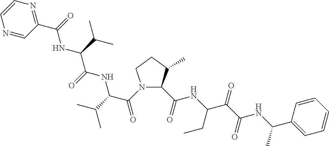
N1(C(=O)C(NC(=O)C(NC(=O)C2=NC=CN=C2)C(C)C)C(C)C)C(C(NC(C(=O)C(NC(C2=CC=CC=C2)C)=O)CC)=O)C(C)CC1
